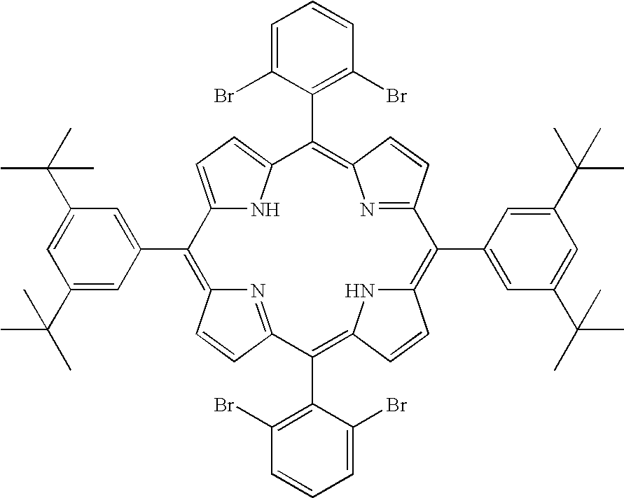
C12=CC=C(N1)C(C1=C(Br)C=CC=C1Br)=C1N=C(C=C1)C(C1=CC(C(C)(C)C)=CC(C(C)(C)C)=C1)=C1NC(=C(C3=C(Br)C=CC=C3Br)C3=NC(=C2C2=CC(C(C)(C)C)=CC(C(C)(C)C)=C2)C=C3)C=C1
